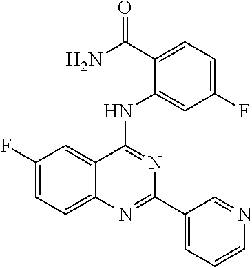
C1(F)=CC=C2C(=C1)C(NC1=CC(F)=CC=C1C(N)=O)=NC(C1=CC=CN=C1)=N2
